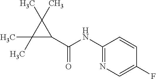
C1(C(=O)NC2=NC=C(F)C=C2)C(C)(C)C1(C)C
